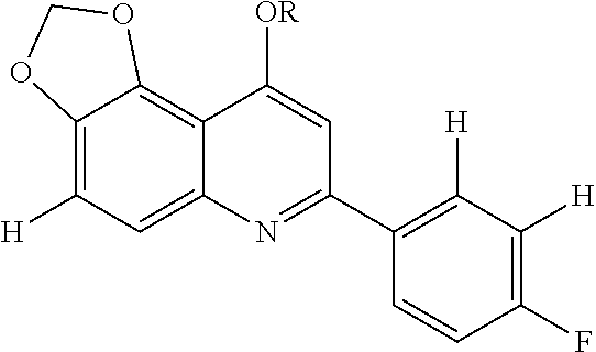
C12=CC([H])=C3C(=C1C([OR])=CC(C1=C([H])C([H])=C(F)C=C1)=N2)OCO3
